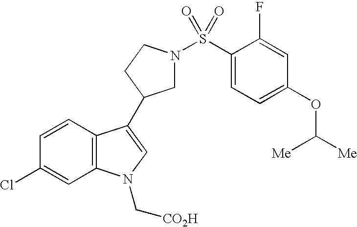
C1=CC2=C(C=C1Cl)N(C[CO2H])C=C2C1CN(S(C2=CC=C(OC([Me])[Me])C=C2F)(=O)=O)CC1
